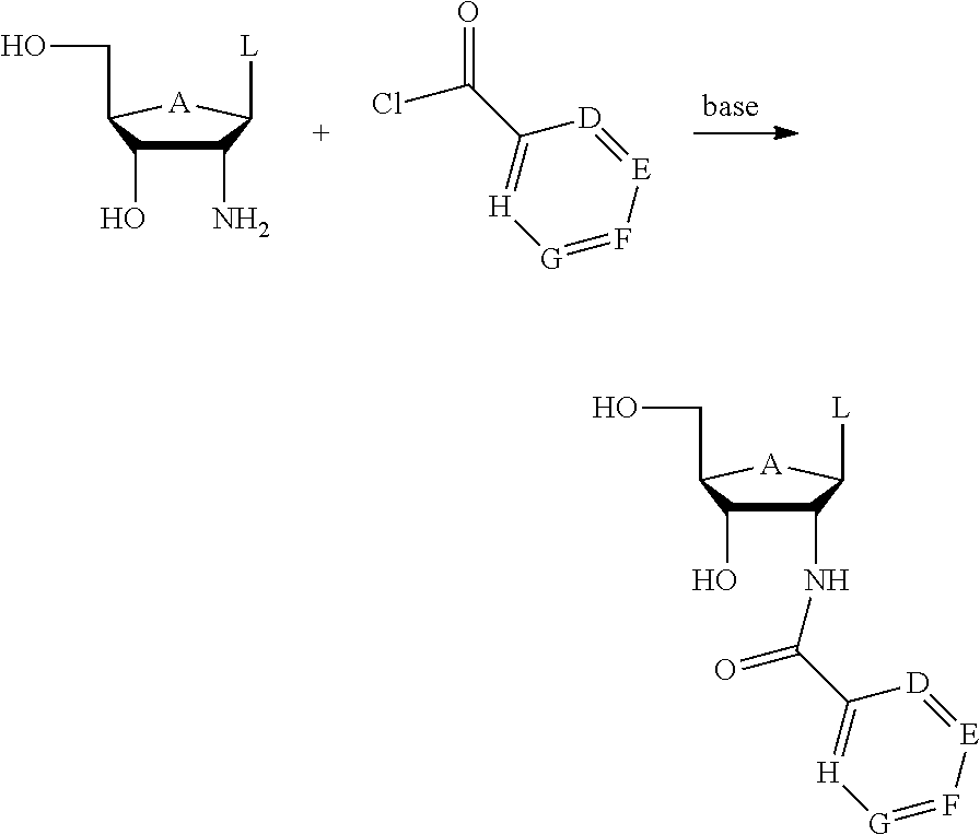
C1(N)C(O)C(CO)[A]C1[L].C1(C(Cl)=O)=[H][G]=F[E]=[D]1.C1(NC(C2=[H][G]=F[E]=[D]2)=O)C(O)C(CO)[A]C1[L]
